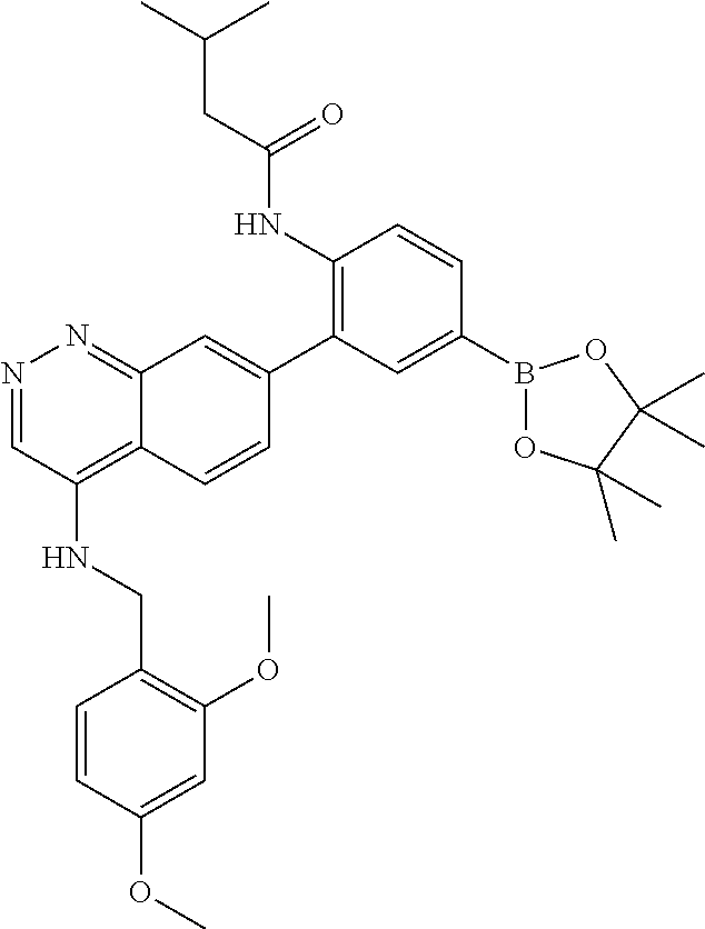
C1(NC(CC(C)C)=O)=C(C2=CC3=NN=CC(NCC4=C(OC)C=C(OC)C=C4)=C3C=C2)C=C(B2OC(C)(C)C(C)(C)O2)C=C1
